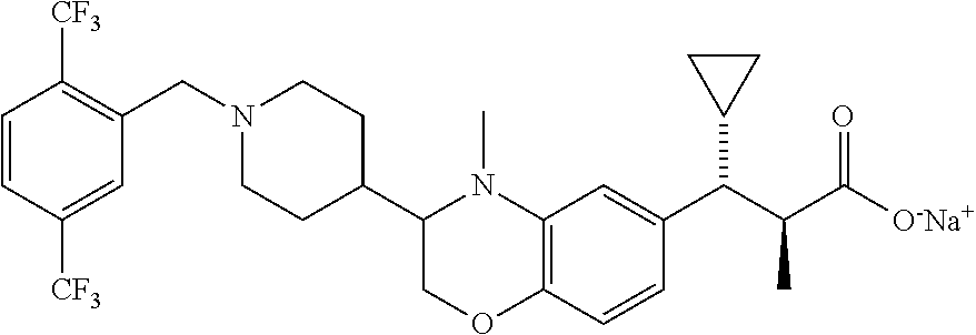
C1=CC([CF3])=CC(CN2CCC(C3COC4=C(N3C)C=C(C(C(C([O-Na+])=O)C)C3CC3)C=C4)CC2)=C1[CF3]
